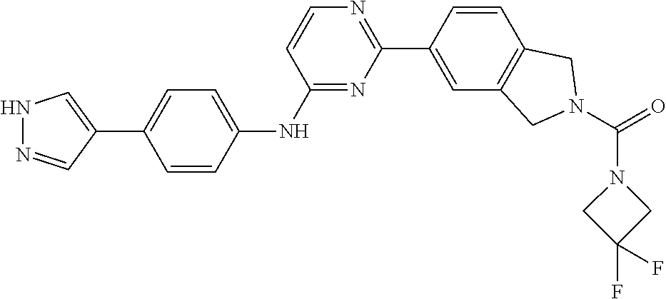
N1N=CC(C2=CC=C(NC3=NC(C4=CC5=C(C=C4)CN(C(=O)N4CC(F)(F)C4)C5)=NC=C3)C=C2)=C1
